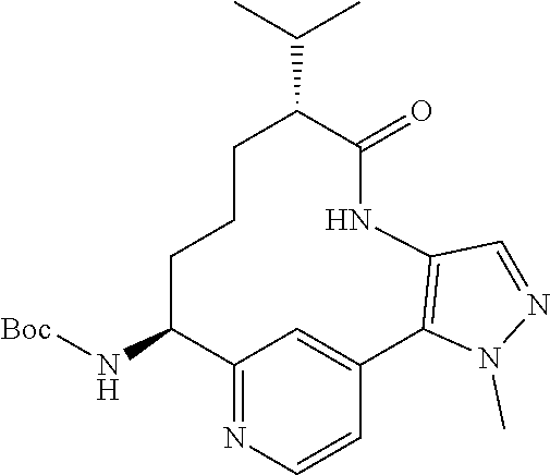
C12=NC=CC(=C1)C1=C(C=NN1C)NC(=O)C(C(C)C)CCCC2N[Boc]
